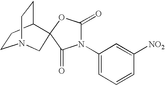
C1CC2CCN1CC21OC(=O)N(C2=CC=CC([NO2])=C2)C1=O
